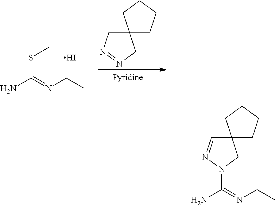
NC(=NCC)SC.I.C12(CN=NC1)CCCC2.NC(=NCC)N1CC2(C=N1)CCCC2
